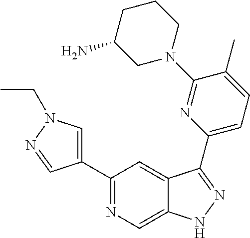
C1(C2=CN(CC)N=C2)=NC=C2C(=C1)C(C1=CC=C(C)C(N3CCCC(N)C3)=N1)=NN2
